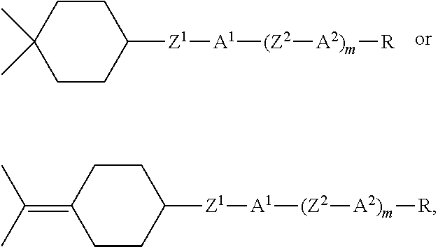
C1CC(C)(C)CCC1[Z1][A1][(Z2][A2)m][R].C1CC(=C(C)C)CCC1[Z1][A1][(Z2][A2)m][R]
